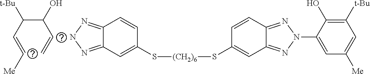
[(CH2)6](SC1=CC2=NN(C3=CC([Me])=CC([t-Bu])=C3O)N=C2C=C1)SC1=CC2=NNN=C2C=C1.C(C(C(C=C[Me])[t-Bu])O)=C
